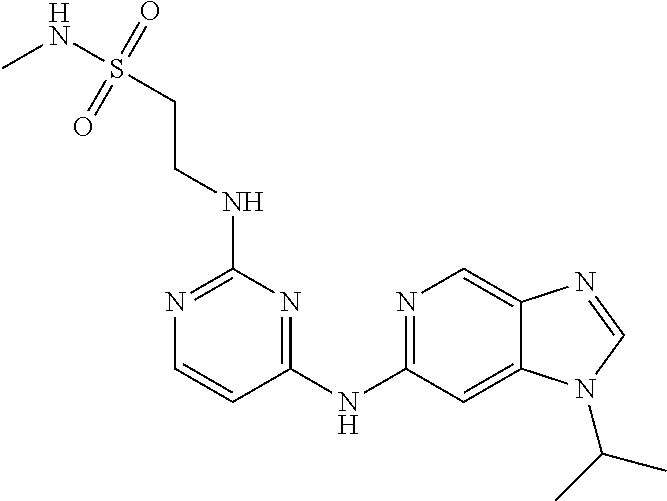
C1=CC(NC2=NC=C3C(=C2)N(C(C)C)C=N3)=NC(NCCS(NC)(=O)=O)=N1
